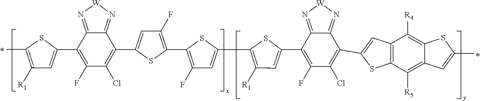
N1=C2C(=N[W]1)C(C1=CC(F)=C(C3=C(F)C=C(C4=C([R1])C=C(C5=C(F)C(Cl)=C(C6=CC7=C(C([R5])=C8C(=C7[R4])SC(C)=C8)S6)C6=N[W]N=C65)S4)S3)S1)=C(Cl)C(F)=C2C1=CC([R1])=C(C)S1
